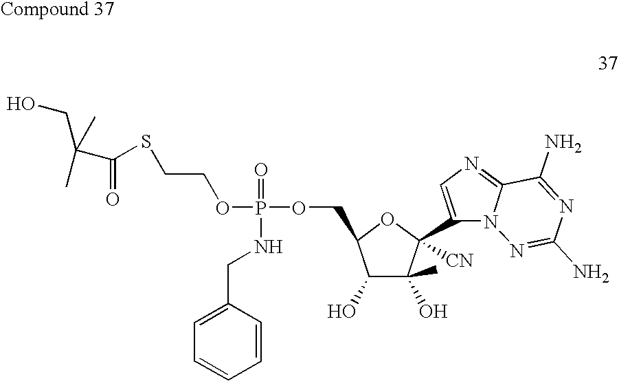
C1(O)C(O)(C)C(C2=CN=C3N2N=C(N)N=C3N)([CN])OC1COP(=O)(OCCSC(C(CO)(C)C)=O)NCC1=CC=CC=C1
